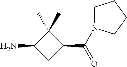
C1(C)(C)C(N)CC1C(=O)N1CCCC1
